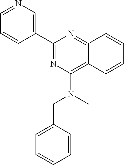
C1(C2=CN=CC=C2)=NC(N(CC2=CC=CC=C2)C)=C2C(=N1)C=CC=C2
